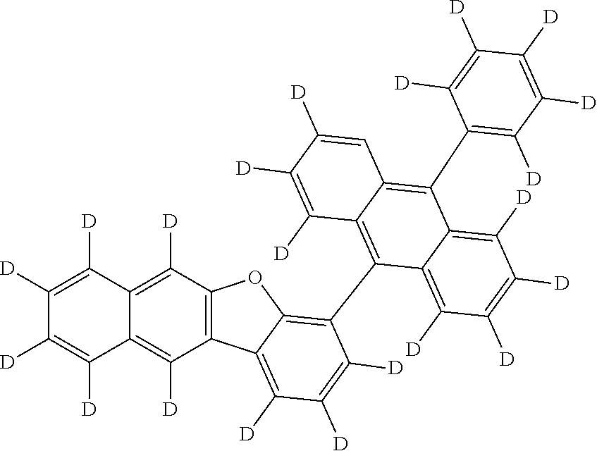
C1([D])=C([D])C2=C([D])C3=C(C([D])=C2C([D])=C1[D])C1=C([D])C([D])=C([D])C(C2=C4C(=C(C5=C([D])C([D])=C([D])C([D])=C5[D])C5=C([D])C([D])=C([D])C([D])=C25)C=C([D])C([D])=C4[D])=C1O3
